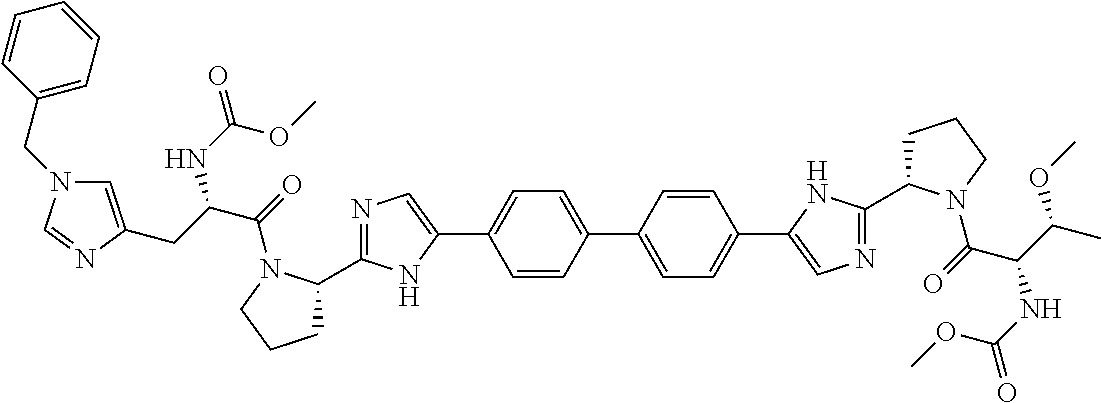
C1=CC(C2=CC=C(C3=CN=C(C4CCCN4C(C(NC(OC)=O)C(OC)C)=O)N3)C=C2)=CC=C1C1=CN=C(C2CCCN2C(=O)C(CC2=CN(CC3=CC=CC=C3)C=N2)NC(=O)OC)N1
